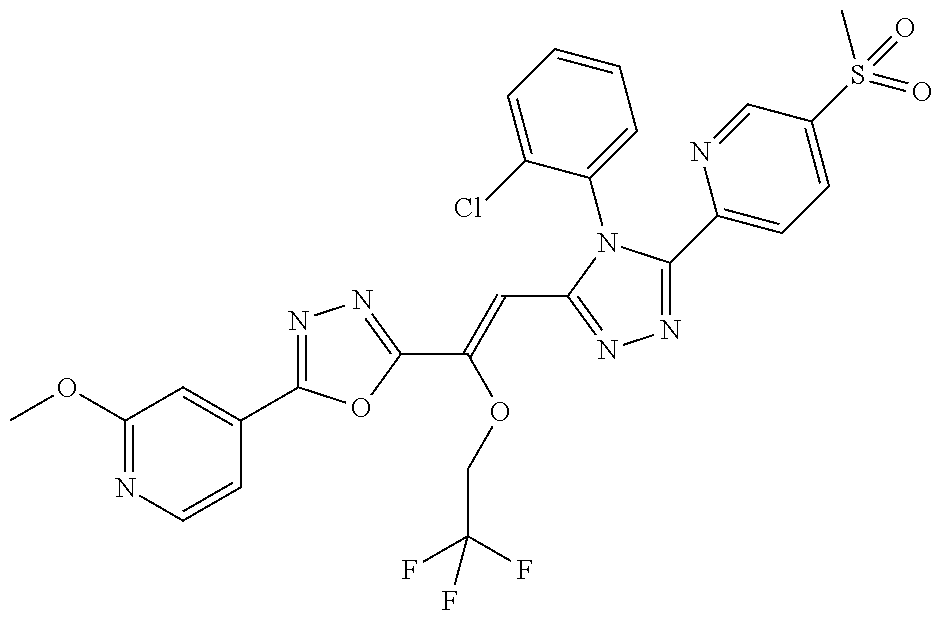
C1(OC)=NC=CC(C2=NN=C(C(=CC3=NN=C(C4=CC=C(S(C)(=O)=O)C=N4)N3C3=CC=CC=C3Cl)OCC(F)(F)F)O2)=C1
